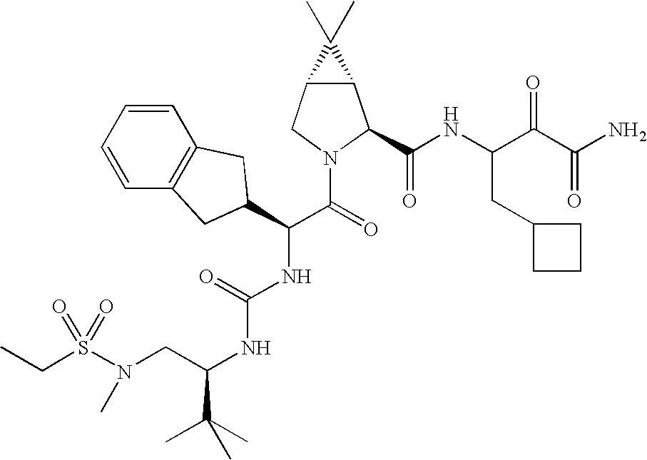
S(N(CC(NC(NC(C(=O)N1C(C(NC(C(C(N)=O)=O)CC2CCC2)=O)C2C(C1)C2(C)C)C1CC2=C(C=CC=C2)C1)=O)C(C)(C)C)C)(=O)(=O)CC
